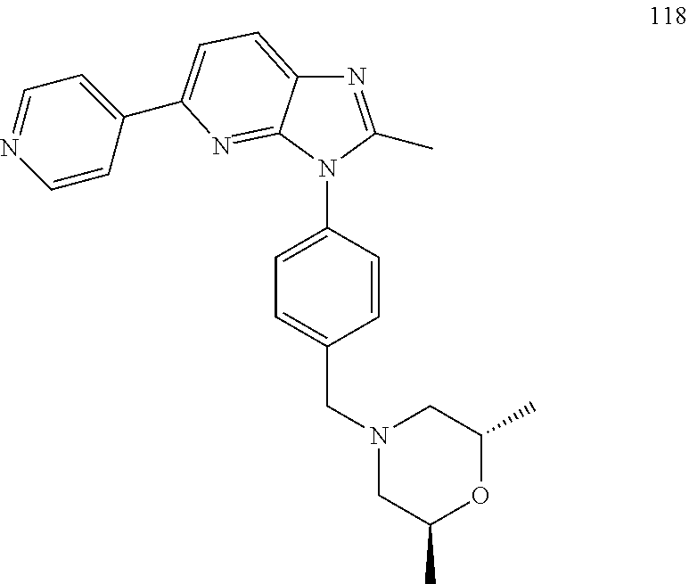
N1=C(C)N(C2=CC=C(CN3CC(C)OC(C)C3)C=C2)C2=NC(C3=CC=NC=C3)=CC=C12
